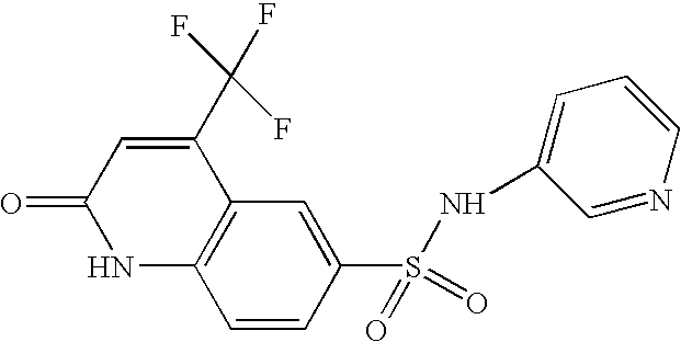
C12=C(C=C(S(=O)(=O)NC3=CC=CN=C3)C=C1)C(C(F)(F)F)=CC(=O)N2
